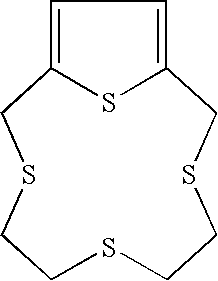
C1=C2SC(=C1)CSCCSCCSC2
